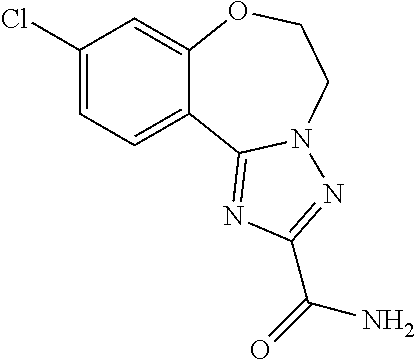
C(C1=NN2C(=N1)C1=CC=C(Cl)C=C1OCC2)(=O)N
